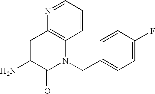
NC1C(=O)N(CC2=CC=C(F)C=C2)C2=C(C1)N=CC=C2
